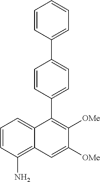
C1=CC(N)=C2C(=C1)C(C1=CC=C(C3=CC=CC=C3)C=C1)=C([OMe])C([OMe])=C2
